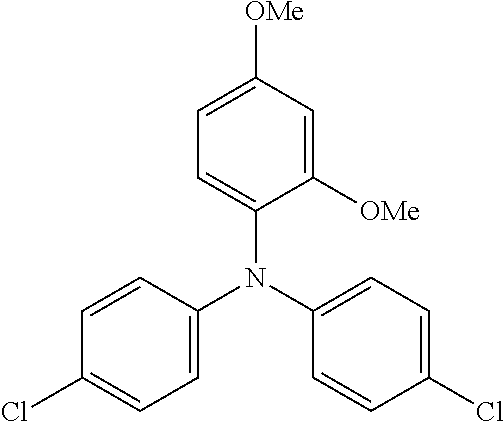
C1=C([OMe])C=C([OMe])C(N(C2=CC=C(Cl)C=C2)C2=CC=C(Cl)C=C2)=C1
